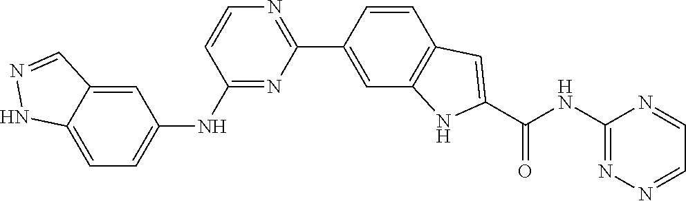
N1=CC=NC(NC(C2=CC3=C(N2)C=C(C2=NC=CC(NC4=CC=C5NN=CC5=C4)=N2)C=C3)=O)=N1
